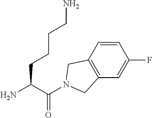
NC(C(N1CC2=C(C1)C=CC(F)=C2)=O)CCCCN
